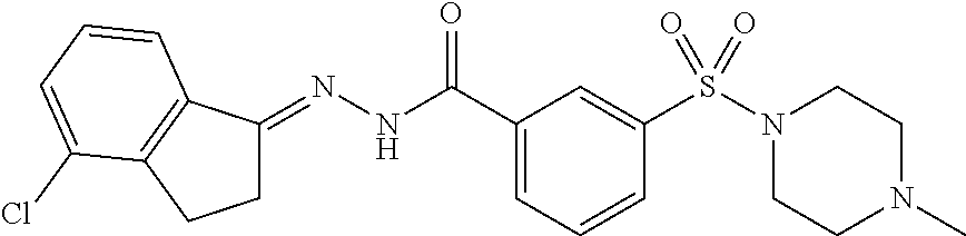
C1C(=NNC(C2=CC=CC(S(N3CCN(C)CC3)(=O)=O)=C2)=O)C2=C(C1)C(Cl)=CC=C2
